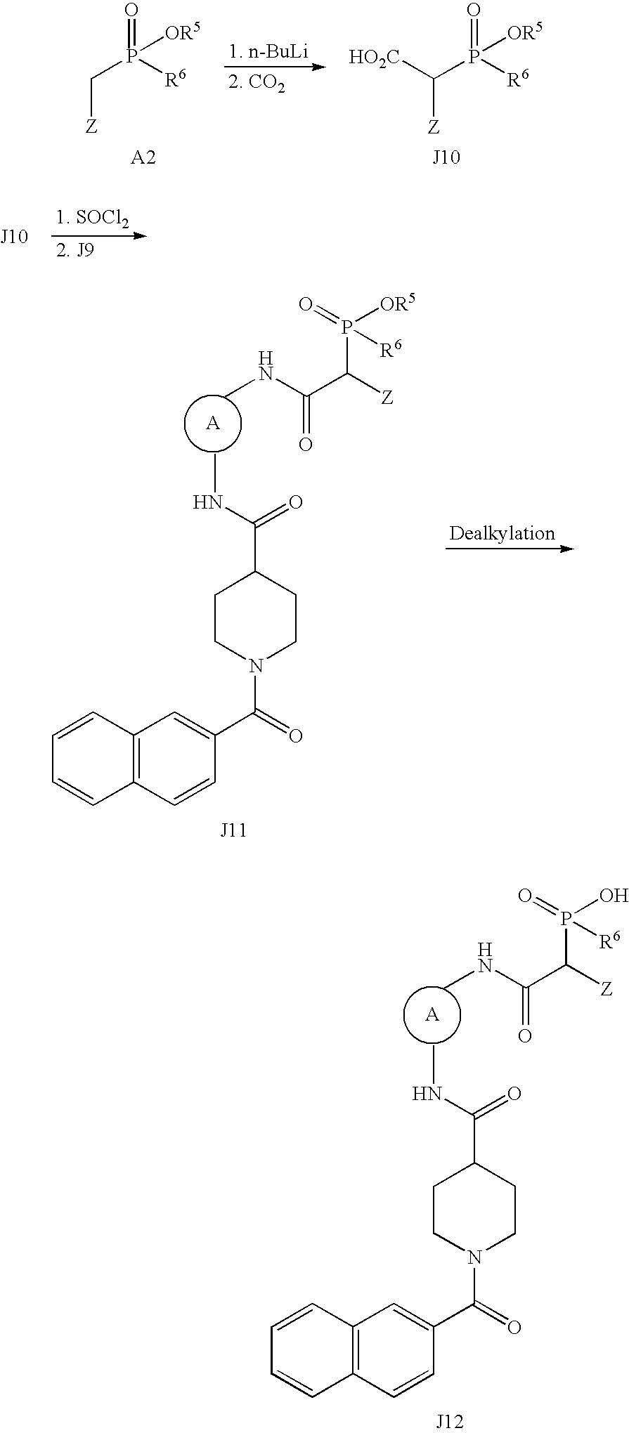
[Z]CP(=O)([R6])[OR5].[HO2C]C(P([R6])(=O)[OR5])[Z].[A].C12=C(C=CC(C(=O)N3CCC(C(NC)=O)CC3)=C1)C=CC=C2.CNC(C([Z])P(=O)(O)[R6])=O.[A].C12=C(C=CC(C(=O)N3CCC(C(NC)=O)CC3)=C1)C=CC=C2.CNC(C([Z])P(=O)([OR5])[R6])=O
